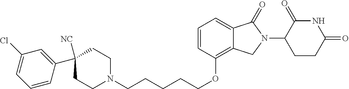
C(OC1=C2C(=CC=C1)C(=O)N(C1C(=O)NC(=O)CC1)C2)CCCCN1CCC(C2=CC(Cl)=CC=C2)([NC])CC1
